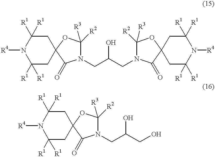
[R4]N1C([R1])([R1])CC2(CC1([R1])[R1])C(=O)N(CC(CN1C(=O)C3(CC([R1])([R1])N([R4])C([R1])([R1])C3)OC1([R3])[R2])O)C([R3])([R2])O2.[R4]N1C([R1])([R1])CC2(CC1([R1])[R1])C(=O)N(CC(CO)O)C([R3])([R2])O2
